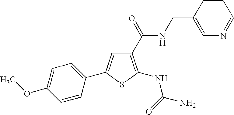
C1=C(OC)C=CC(C2=CC(C(NCC3=CN=CC=C3)=O)=C(NC(=O)N)S2)=C1
